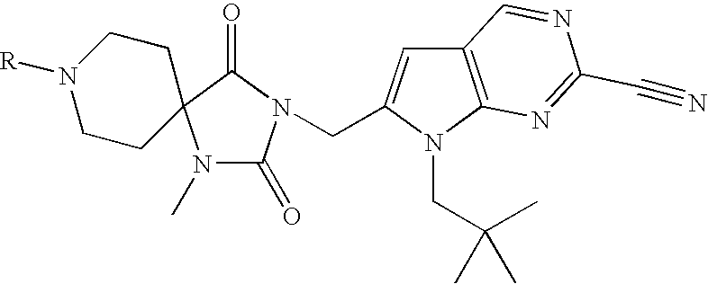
C1CN([R])CCC12N(C)C(=O)N(CC1=CC3=C(N1CC(C)(C)C)N=C(C#N)N=C3)C2=O
